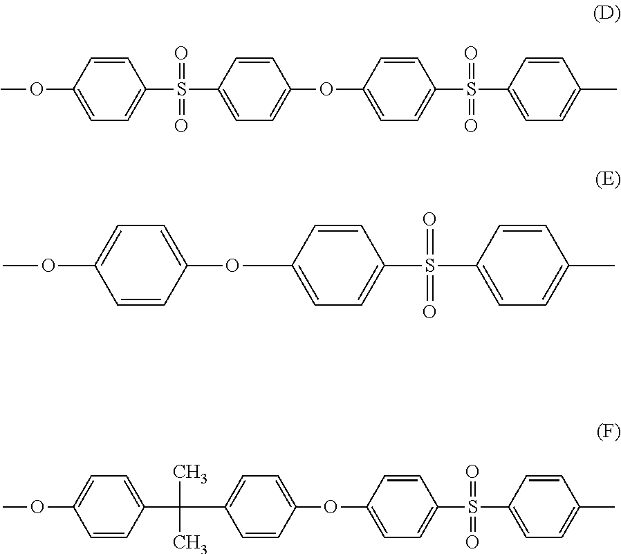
C1=CC(S(C2=CC=C(OC)C=C2)(=O)=O)=CC=C1OC1=CC=C(S(C2=CC=C(C)C=C2)(=O)=O)C=C1.C1(OC2=CC=C(S(C3=CC=C(C)C=C3)(=O)=O)C=C2)=CC=C(OC)C=C1.C1(C(C2=CC=C(OC3=CC=C(S(=O)(=O)C4=CC=C(C)C=C4)C=C3)C=C2)(C)C)=CC=C(OC)C=C1
